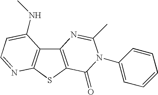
C12=C(SC3=C1C(NC)=CC=N3)C(=O)N(C1=CC=CC=C1)C(C)=N2
